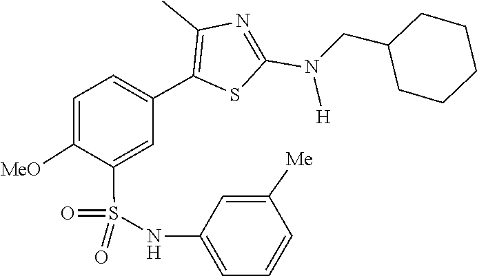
C(C1CCCCC1)N(C1=NC(C)=C(C2=CC=C([MeO])C(S(=O)(NC3=CC=CC([Me])=C3)=O)=C2)S1)[H]
